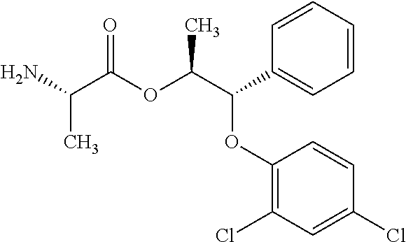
CC(C(=O)OC(C(OC1=C(Cl)C=C(Cl)C=C1)C1=CC=CC=C1)C)N
